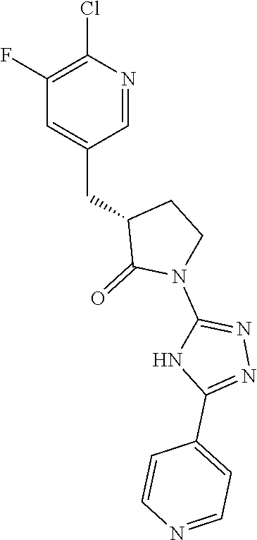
C1(F)=C(Cl)N=CC(CC2C(=O)N(C3=NN=C(C4=CC=NC=C4)N3)CC2)=C1
